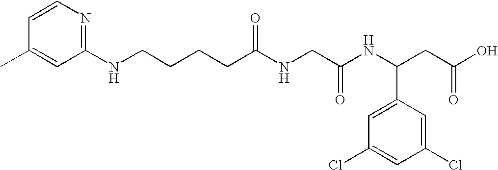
CC1=CC(NCCCCC(NCC(NC(CC(O)=O)C2=CC(Cl)=CC(Cl)=C2)=O)=O)=NC=C1
